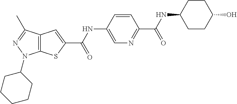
C12=C(SC(C(NC3=CN=C(C(NC4CCC(O)CC4)=O)C=C3)=O)=C1)N(C1CCCCC1)N=C2C
